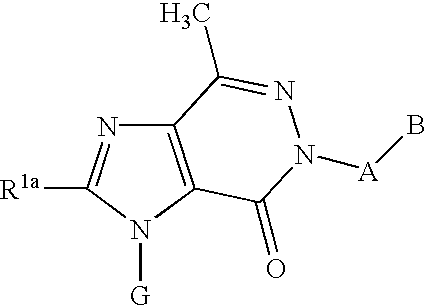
C12=C(N([G])C([R1a])=N1)C(=O)N([A]B)N=C2C
